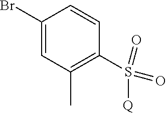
C1(Br)=CC(C)=C(S(=O)(=O)[Q])C=C1
